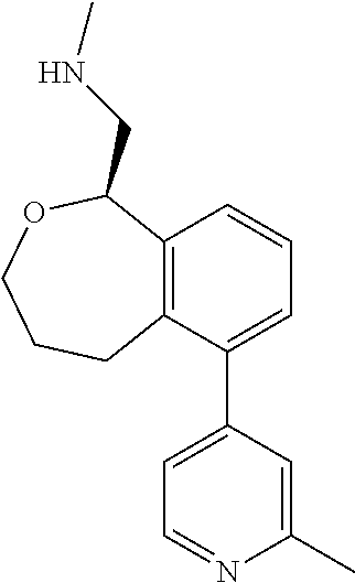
C12=C(C(C3=CC=NC(C)=C3)=CC=C1)CCCOC2CNC
